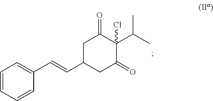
C1=CC=CC(C=CC2CC(=O)C(Cl)(C(C)C)C(=O)C2)=C1
